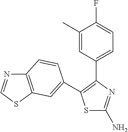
S1C(N)=NC(C2=CC=C(F)C(C)=C2)=C1C1=CC2=C(N=CS2)C=C1
